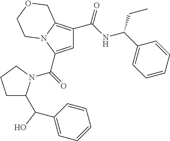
C1=C(C(=O)N2C(C(C3=CC=CC=C3)O)CCC2)N2C(=C1C(NC(C1=CC=CC=C1)CC)=O)COCC2
